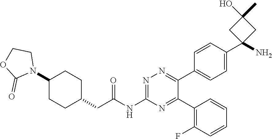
N1=C(NC(CC2CCC(N3CCOC3=O)CC2)=O)N=C(C2=C(F)C=CC=C2)C(C2=CC=C(C3(N)CC(C)(O)C3)C=C2)=N1
